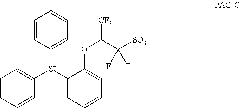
C1=CC([S+](C2=CC=CC=C2OC(C([SO3-])(F)F)[CF3])C2=CC=CC=C2)=CC=C1
